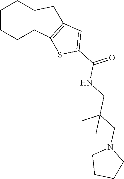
C1CCCC2=C(C=C(C(NCC(C)(CN3CCCC3)C)=O)S2)CCC1
